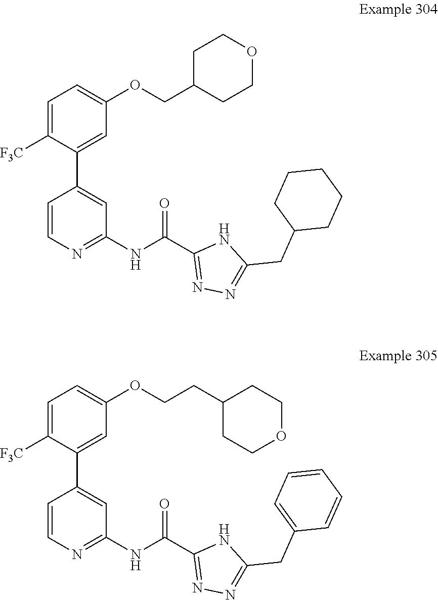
C1=C([F3C])C(C2=CC(NC(C3=NN=C(CC4CCCCC4)N3)=O)=NC=C2)=CC(OCC2CCOCC2)=C1.C1=C([F3C])C(C2=CC(NC(C3=NN=C(CC4=CC=CC=C4)N3)=O)=NC=C2)=CC(OCCC2CCOCC2)=C1
